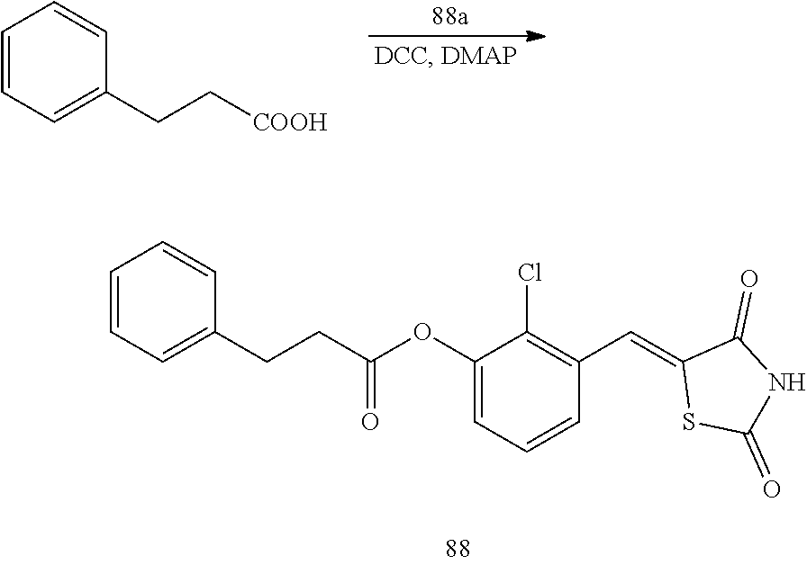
C1=CC=C(CC[COOH])C=C1.C(C(OC1=CC=CC(C=C2SC(=O)NC2=O)=C1Cl)=O)CC1=CC=CC=C1
